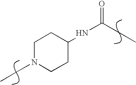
N(C1CCN(CC)CC1)C(=O)CC
